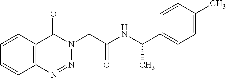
C12=C(N=NN(CC(NC(C3=CC=C(C)C=C3)C)=O)C1=O)C=CC=C2
